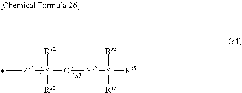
C[Zs2][Si](O[Ys2][Si]([Rs5])([Rs5])[Rs5])([Rs2])[Rs2]
